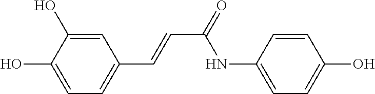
C1=C(O)C(O)=CC(C=CC(=O)NC2=CC=C(O)C=C2)=C1
